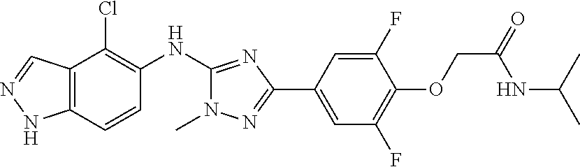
C12=C(C=CC(NC3=NC(C4=CC(F)=C(OCC(=O)NC(C)C)C(F)=C4)=NN3C)=C1Cl)NN=C2
